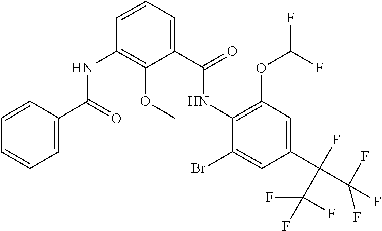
N(C1=C(OC(F)F)C=C(C(C(F)(F)F)(F)C(F)(F)F)C=C1Br)C(C1=CC=CC(NC(C2=CC=CC=C2)=O)=C1OC)=O
